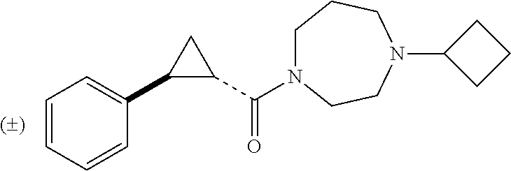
C1=CC=CC(C2C(C(N3CCCN(C4CCC4)CC3)=O)C2)=C1
